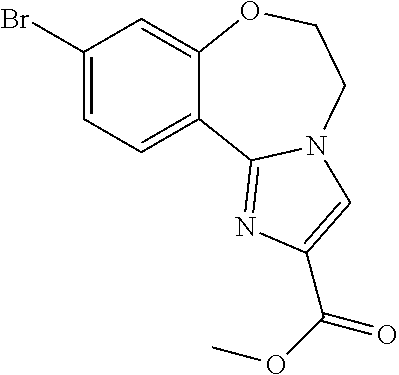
C1(Br)=CC=C2C(=C1)OCCN1C2=NC(C(OC)=O)=C1
